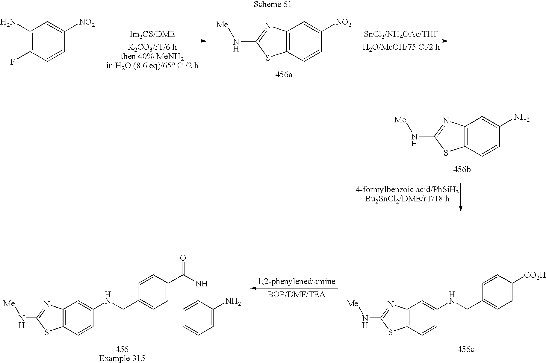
C12=C(C=CC(N)=C1)SC(N[Me])=N2.C1(N)=C(F)C=CC([NO2])=C1.C12=C(C=CC([NO2])=C1)SC(N[Me])=N2.C12=C(C=CC(NCC3=CC=C(C(NC4=CC=CC=C4N)=O)C=C3)=C1)SC(N[Me])=N2.C12=C(C=CC(NCC3=CC=C([CO2H])C=C3)=C1)SC(N[Me])=N2
